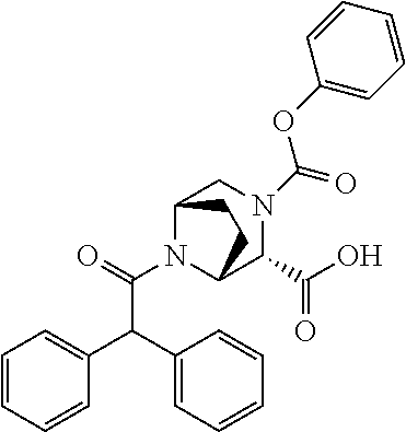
N1(C(OC2=CC=CC=C2)=O)CC2N(C(=O)C(C3=CC=CC=C3)C3=CC=CC=C3)C(C1C(O)=O)CC2
